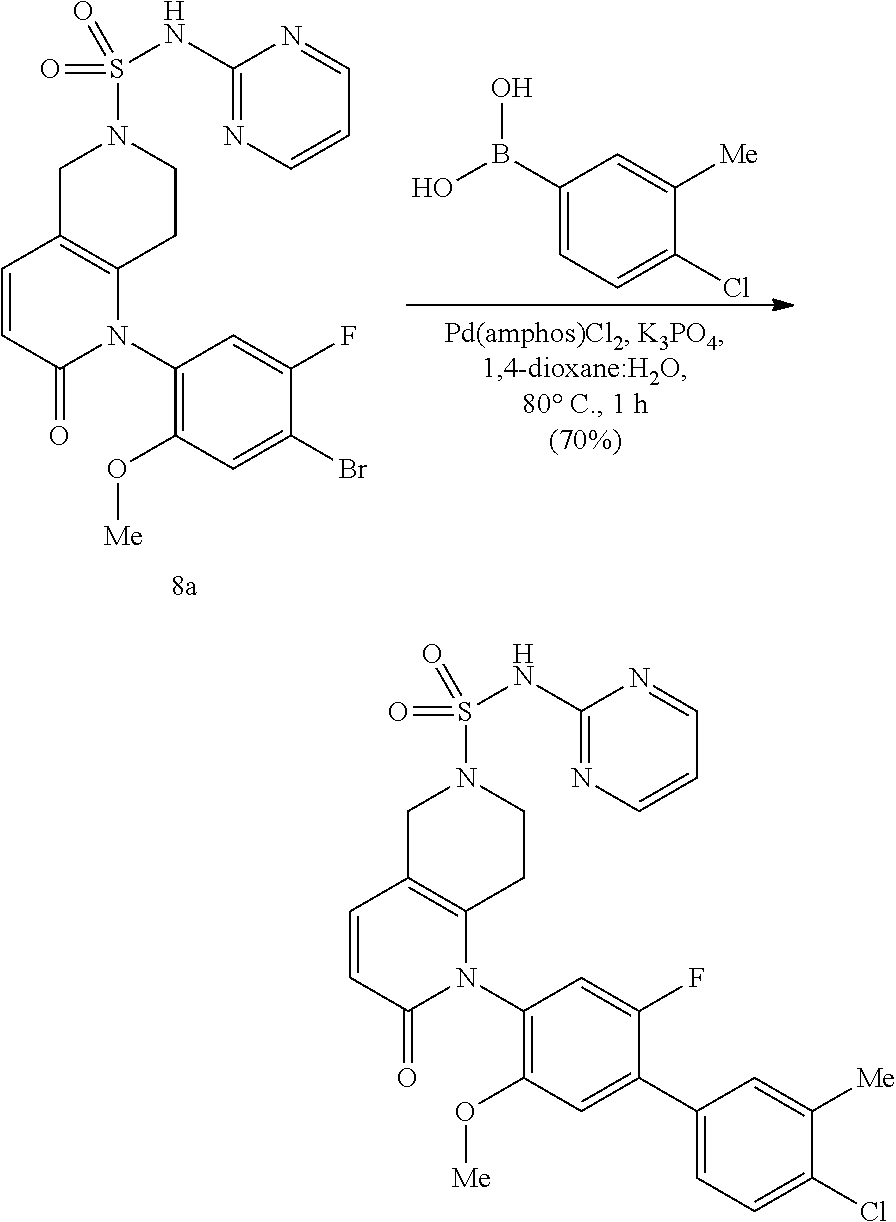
C1C2=C(CCN1S(=O)(=O)NC1=NC=CC=N1)N(C1=C(O[Me])C=C(C3=CC=C(Cl)C([Me])=C3)C(F)=C1)C(=O)C=C2.C1C2=C(CCN1S(=O)(=O)NC1=NC=CC=N1)N(C1=C(O[Me])C=C(Br)C(F)=C1)C(=O)C=C2.C1(B(O)O)=CC=C(Cl)C([Me])=C1
